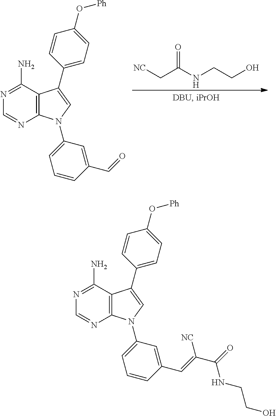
C12=C(N(C3=CC=CC(C=O)=C3)C=C1C1=CC=C(O[Ph])C=C1)N=CN=C2N.C(C(NCCO)=O)[NC].C12=C(N(C3=CC=CC(C=C(C(=O)NCCO)[NC])=C3)C=C1C1=CC=C(O[Ph])C=C1)N=CN=C2N
